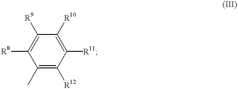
C1(C)=C([R12])C([R11])=C([R10])C([R9])=C1[R8]
